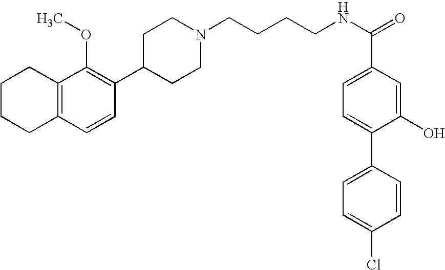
C1(C2=C(OC)C3=C(C=C2)CCCC3)CCN(CCCCNC(=O)C2=CC=C(C3=CC=C(Cl)C=C3)C(O)=C2)CC1
